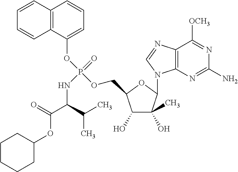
C1=C(OP(OCC2C(O)C(O)(C)C(N3C4=C(C([OCH3])=NC(N)=N4)N=C3)O2)(=O)NC(C(=O)OC2CCCCC2)C(C)C)C2=C(C=C1)C=CC=C2
